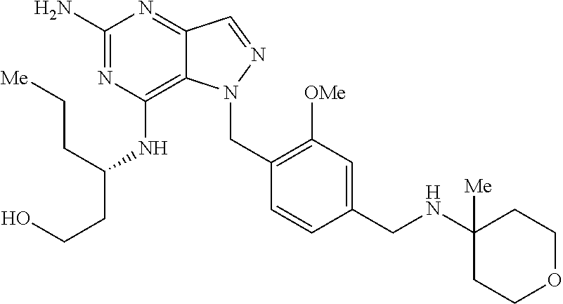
C1(N)=NC(NC(CCO)CC[Me])=C2C(=N1)C=NN2CC1=C([OMe])C=C(CNC2([Me])CCOCC2)C=C1
